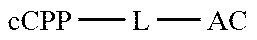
[cCPP][L][AC]
